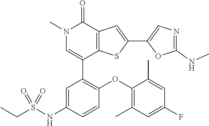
N1(C)C=C(C2=C(OC3=C(C)C=C(F)C=C3C)C=CC(NS(CC)(=O)=O)=C2)C2=C(C1=O)C=C(C1=CN=C(NC)O1)S2
